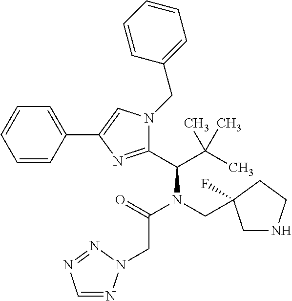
C1=CC(C2=CN(CC3=CC=CC=C3)C(C(C(C)(C)C)N(CC3(F)CNCC3)C(=O)CN3N=CN=N3)=N2)=CC=C1
